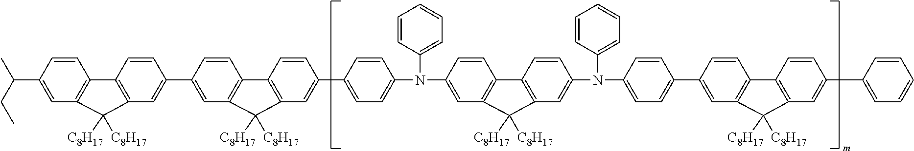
C1=C(C2=CC3=C(C4=C(C=C(C(C)CC)C=C4)C3([C8H17])[C8H17])C=C2)C=CC2=C1C([C8H17])([C8H17])C1=C2C=CC(C2=CC=C(N(C3=CC=CC=C3)C3=CC4=C(C=C3)C3=C(C=C(N(C5=CC=CC=C5)C5=CC=C(C6=CC7=C(C=C6)C6=C(C=C(C8=CC=CC=C8)C=C6)C7([C8H17])[C8H17])C=C5)C=C3)C4([C8H17])[C8H17])C=C2)=C1
